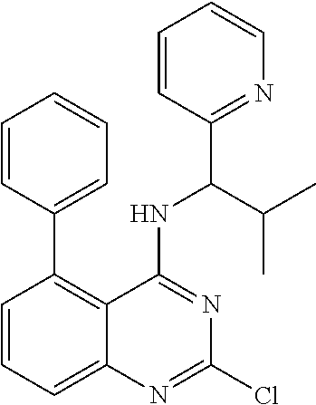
C1=CC=C2C(=C1C1=CC=CC=C1)C(NC(C1=NC=CC=C1)C(C)C)=NC(Cl)=N2
